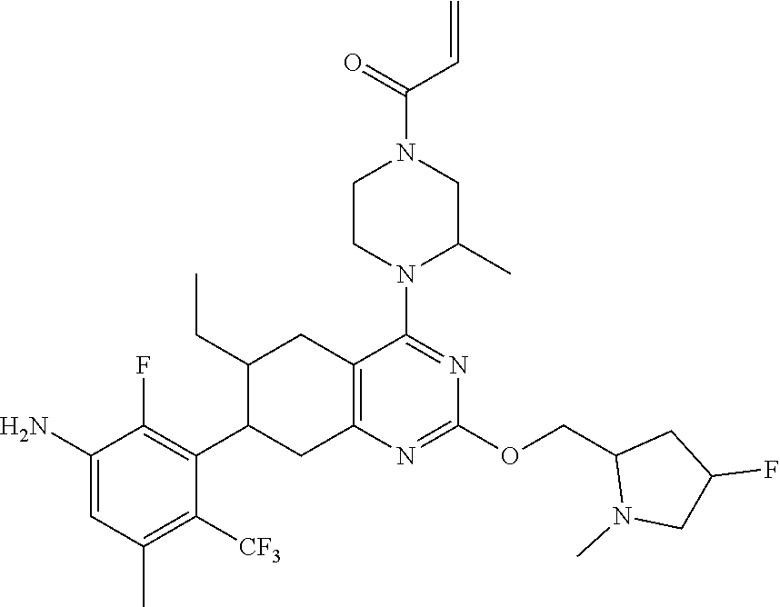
C1(C2=C(F)C(N)=CC(C)=C2[CF3])CC2=C(CC1CC)C(N1C(C)CN(C(=O)C=C)CC1)=NC(OCC1N(C)CC(F)C1)=N2
